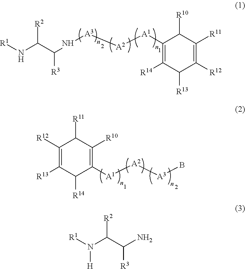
C1([A1][A2][A3]NC(C(N[R1])[R2])[R3])=C([R14])C([R13])C([R12])=C([R11])C1[R10].C1([R12])=C([R13])C([R14])C([A1][A2][A3]B)=C([R10])C1[R11].N(C(C(N)[R3])[R2])([R1])[H]
